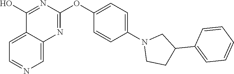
C12=CC=NC=C1N=C(OC1=CC=C(N3CCC(C4=CC=CC=C4)C3)C=C1)N=C2O
